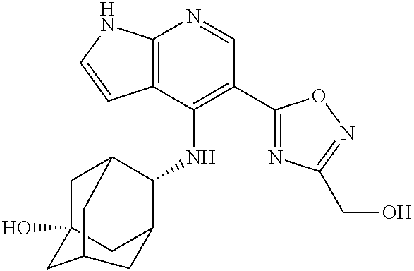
C12=C(C(NC3C4CC5(O)CC3CC(C5)C4)=C(C3=NC(CO)=NO3)C=N1)C=CN2
